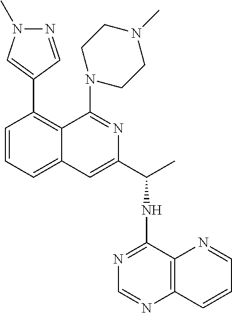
C1=CC=C2C(=C1C1=CN(C)N=C1)C(N1CCN(C)CC1)=NC(C(NC1=NC=NC3=C1N=CC=C3)C)=C2
